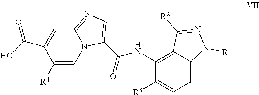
C12=NC=C(C(NC3=C4C(=CC=C3[R3])N([R1])N=C4[R2])=O)N1C=C([R4])C(C(=O)O)=C2
